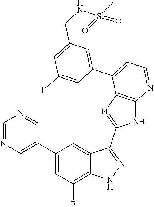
C1=NC=C(C2=CC(F)=C3C(=C2)C(C2=NC4=C(N2)N=CC=C4C2=CC(CNS(=O)(C)=O)=CC(F)=C2)=NN3)C=N1
